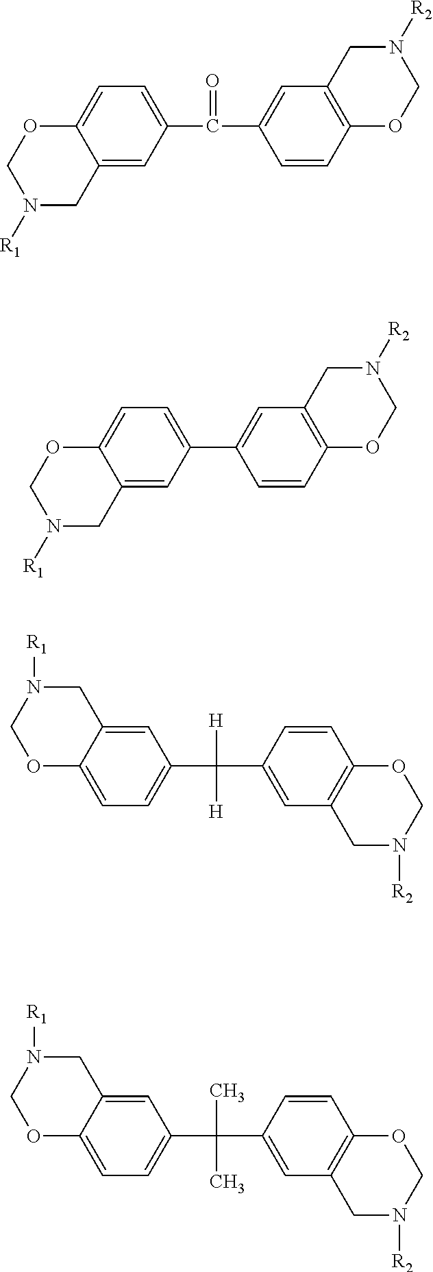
C12=CC(C(C3=CC4=C(C=C3)OCN([R2])C4)=O)=CC=C1OCN([R1])C2.C12=CC(C3=CC4=C(C=C3)OCN([R2])C4)=CC=C1OCN([R1])C2.C1=C2C(=CC(C(C3=CC4=C(C=C3)OCN([R2])C4)([H])[H])=C1)CN([R1])CO2.C1=C2C(=CC(C(C3=CC4=C(C=C3)OCN([R2])C4)(C)C)=C1)CN([R1])CO2
